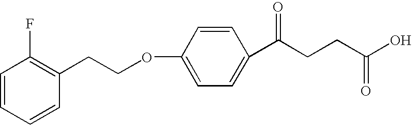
C1=CC=CC(CCOC2=CC=C(C(CCC(O)=O)=O)C=C2)=C1F
